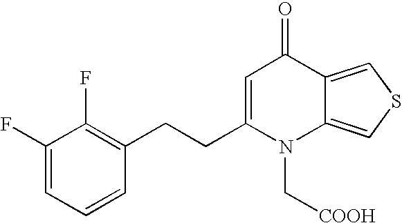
C1(F)=CC=CC(CCC2=CC(=O)C3=CSC=C3N2C[COOH])=C1F
